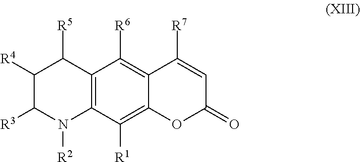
N1([R2])C2=C(C([R6])=C3C([R7])=CC(=O)OC3=C2[R1])C([R5])C([R4])C1[R3]
